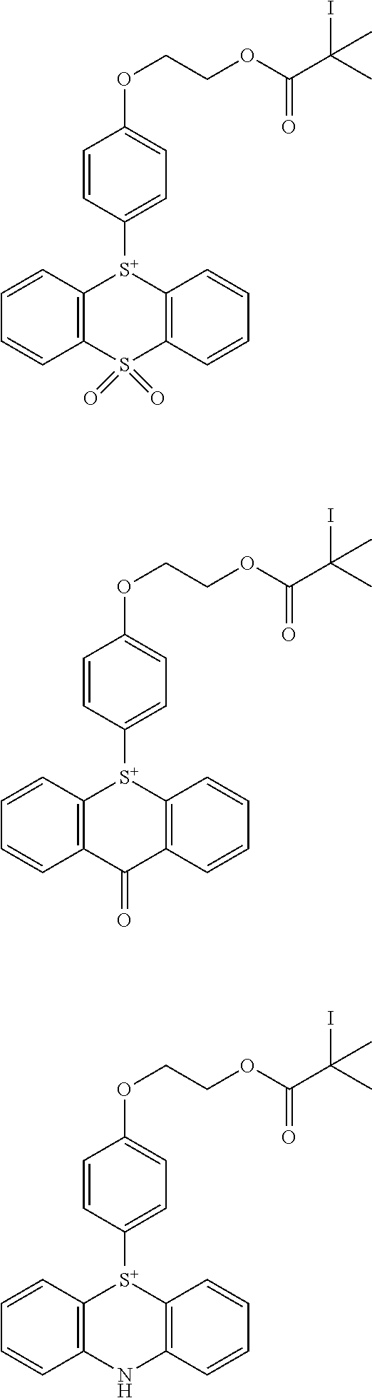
C1=CC([S+]2C3=C(C=CC=C3)S(=O)(=O)C3=C2C=CC=C3)=CC=C1OCCOC(C(C)(I)C)=O.C1=CC([S+]2C3=C(C=CC=C3)C(=O)C3=C2C=CC=C3)=CC=C1OCCOC(C(C)(I)C)=O.C1=CC([S+]2C3=C(C=CC=C3)NC3=C2C=CC=C3)=CC=C1OCCOC(C(C)(I)C)=O
